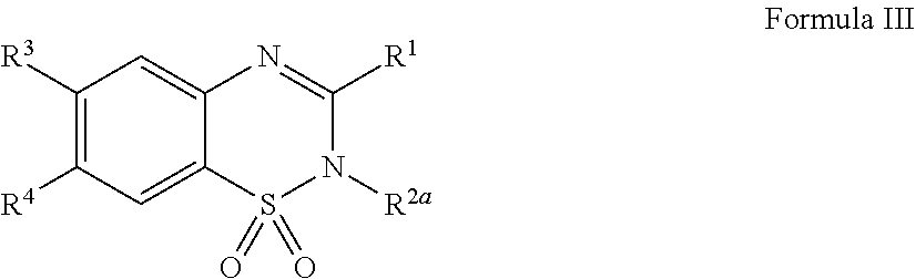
C12=CC([R3])=C([R4])C=C1S(=O)(=O)N([R2a])C([R1])=N2
